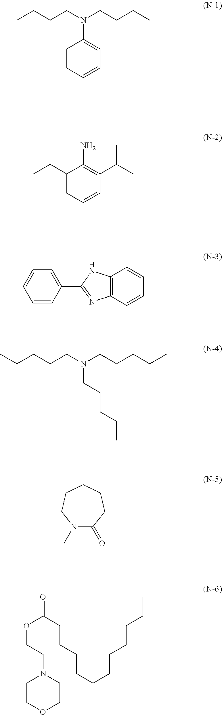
C1=CC=CC=C1N(CCCC)CCCC.C1(C(C)C)=CC=CC(C(C)C)=C1N.C1=CC(C2=NC3=C(N2)C=CC=C3)=CC=C1.CCCCCN(CCCCC)CCCCC.N1(C)C(=O)CCCCC1.C1COCCN1CCOC(CCCCCCCCCCC)=O
